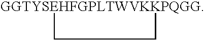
[GGTYSEHFGPLTWVKKPQGG]1CC1
